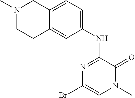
BrC1=CN(C)C(=O)C(NC2=CC=C3C(=C2)CCN(C)C3)=N1
